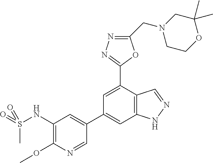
C1=NC(OC)=C(NS(=O)(=O)C)C=C1C1=CC2=C(C(C3=NN=C(CN4CCOC(C)(C)C4)O3)=C1)C=NN2
